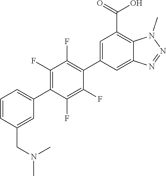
C1(C2=C(F)C(F)=C(C3=CC(C(=O)O)=C4C(=C3)N=NN4C)C(F)=C2F)=CC=CC(CN(C)C)=C1
